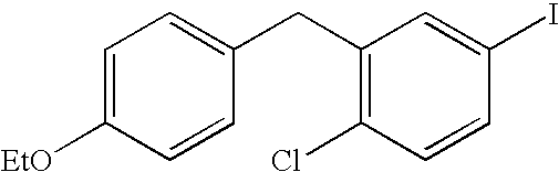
C1(CC2=C(Cl)C=CC(I)=C2)=CC=C([EtO])C=C1
